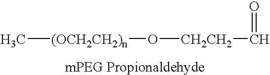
C[(OCH2CH2)n]O[CH2CH2]C=O
